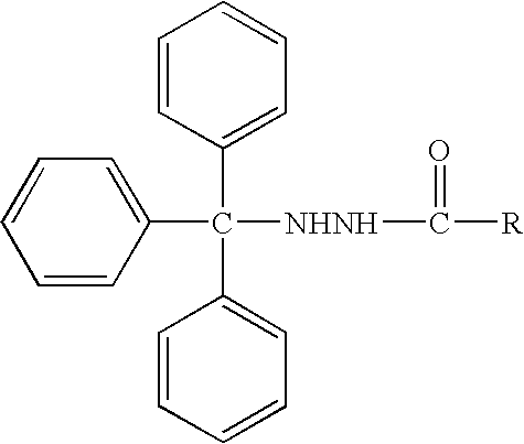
C1=CC(C(C2=CC=CC=C2)(C2=CC=CC=C2)[NHNH]C(=O)[R])=CC=C1
